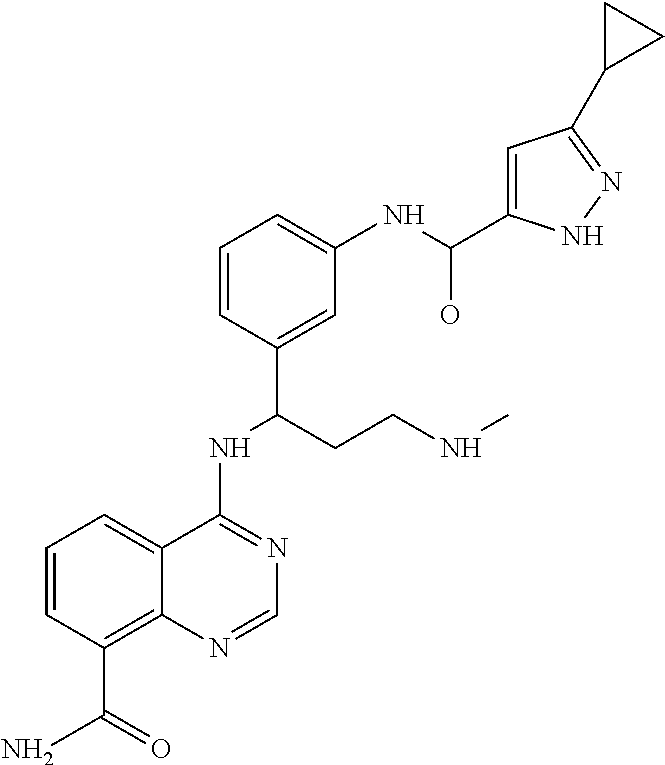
C1=CC(C(N)=O)=C2C(=C1)C(NC(C1=CC(NC(O)C3=CC(C4CC4)=NN3)=CC=C1)CCNC)=NC=N2
